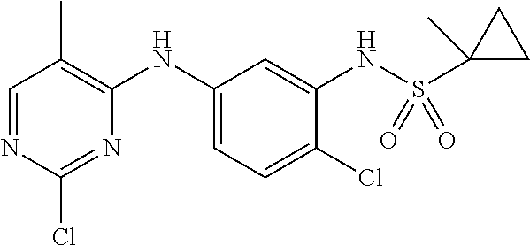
C1=NC(Cl)=NC(NC2=CC=C(Cl)C(NS(C3(C)CC3)(=O)=O)=C2)=C1C
